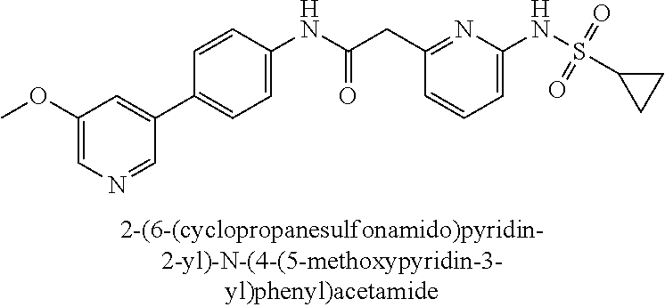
C1(NC(=O)CC2=NC(NS(C3CC3)(=O)=O)=CC=C2)=CC=C(C2=CC(OC)=CN=C2)C=C1
